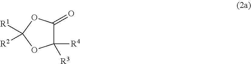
C1([R4])([R3])C(=O)OC([R1])([R2])O1
